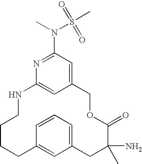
C12=CC(N(C)S(C)(=O)=O)=NC(=C1)NCCCCC1=CC(=CC=C1)CC(N)(C)C(=O)OC2
